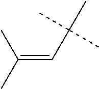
C(=CC(C)(C)C)(C)C
